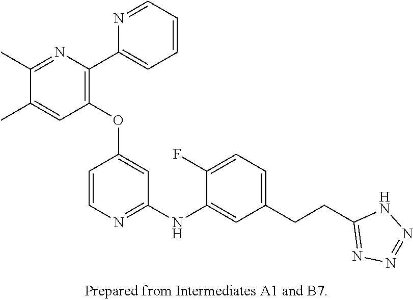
C1(OC2=CC(NC3=CC(CCC4=NN=NN4)=CC=C3F)=NC=C2)=C(C2=CC=CC=N2)N=C(C)C(C)=C1
